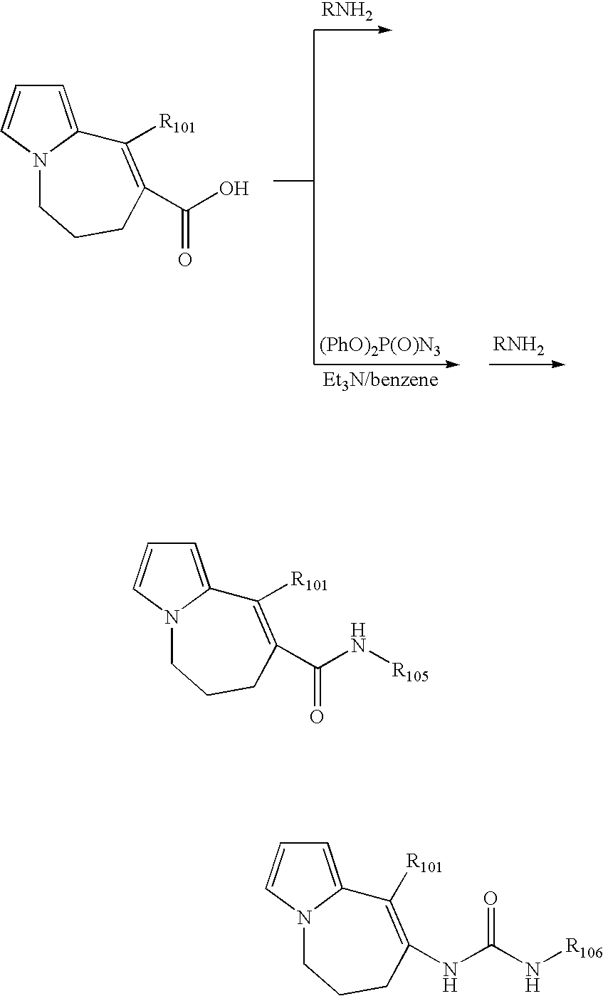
[(PhO)2P(O)N3].C1=C2N(C=C1)CCCC(C(=O)O)=C2[R101].C1=C2N(C=C1)CCCC(C(=O)N[R105])=C2[R101].C1=C2N(C=C1)CCCC(NC(=O)N[R106])=C2[R101]
